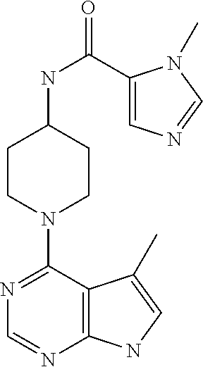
C1CN(C2=NC=NC3=C2C(C)=CN3)CCC1NC(=O)C1=CN=CN1C
